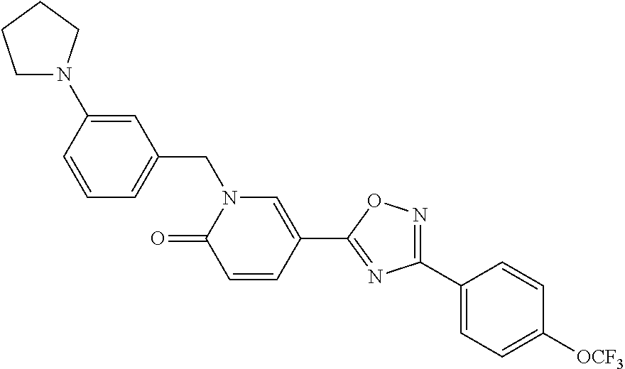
C1=CC=C(CN2C(=O)C=CC(C3=NC(C4=CC=C([OCF3])C=C4)=NO3)=C2)C=C1N1CCCC1
